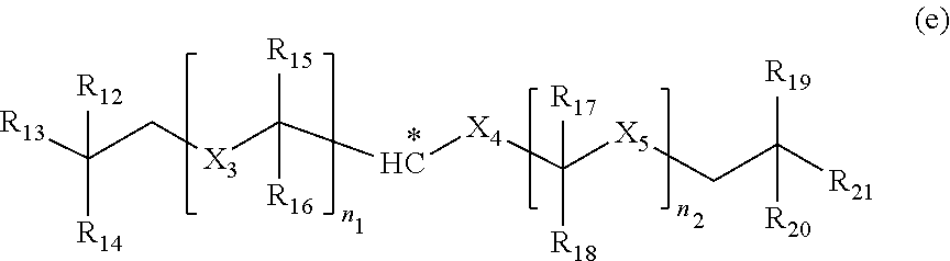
C(C[X3]C(C[X4]C([X5]CC([R21])([R19])[R20])([R18])[R17])([R15])[R16])([R13])([R14])[R12]
